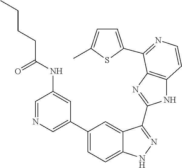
C1(C2=CN=CC(NC(CCCC)=O)=C2)=CC=C2C(=C1)C(C1=NC3=C(N1)C=CN=C3C1=CC=C(C)S1)=NN2
